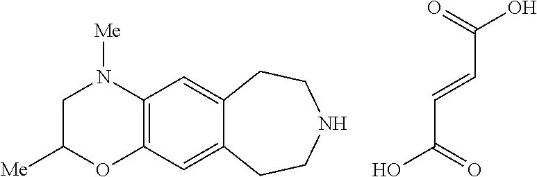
C1C([Me])OC2=C(N1[Me])C=C1C(=C2)CCNCC1.O=C(O)C=CC(O)=O
